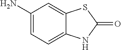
C1(N)=CC=C2C(=C1)SC(=O)N2
